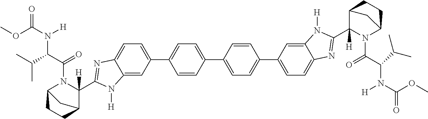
C12=CC(C3=CC=C(C4=CC=C(C5=CC=C6C(=C5)N([H])C(C5([H])N(C(C(N(C(OC)=O)[H])C(C)C)=O)C7CCC5C7)=N6)C=C4)C=C3)=CC=C1N=C(C1([H])N(C(C(C(C)C)N(C(OC)=O)[H])=O)C3CC1CC3)N2[H]
